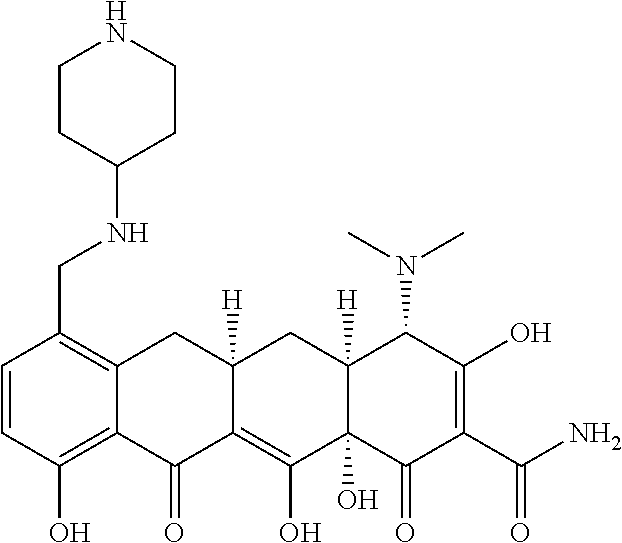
C1=CC(O)=C2C(=C1CNC1CCNCC1)CC1([H])C(=C(O)C3(O)C([H])(C1)C(N(C)C)C(O)=C(C(N)=O)C3=O)C2=O
